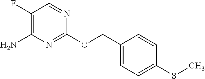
C1(COC2=NC(N)=C(F)C=N2)=CC=C(SC)C=C1
